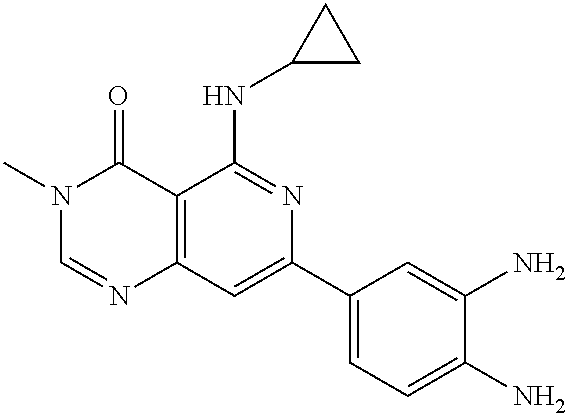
C12=C(C=C(C3=CC=C(N)C(N)=C3)N=C1NC1CC1)N=CN(C)C2=O
